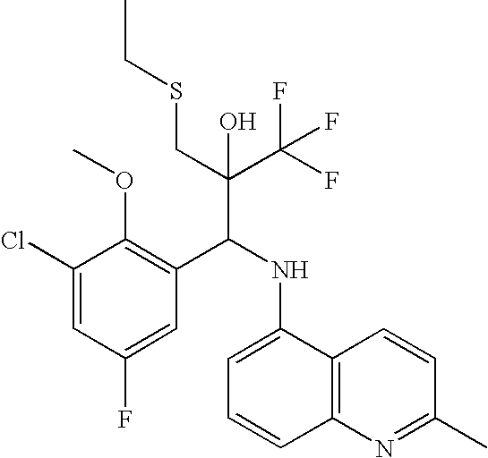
C1(Cl)=CC(F)=CC(C(NC2=CC=CC3=C2C=CC(C)=N3)C(C(F)(F)F)(CSCC)O)=C1OC
